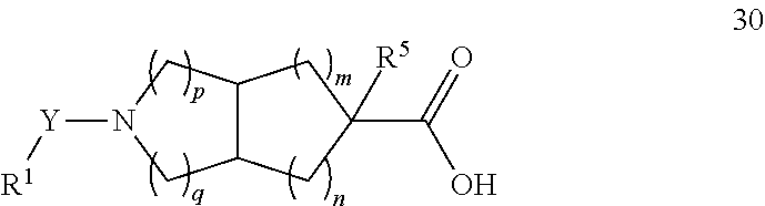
C12C(CN([Y][R1])C1)CC(C(=O)O)([R5])C2
